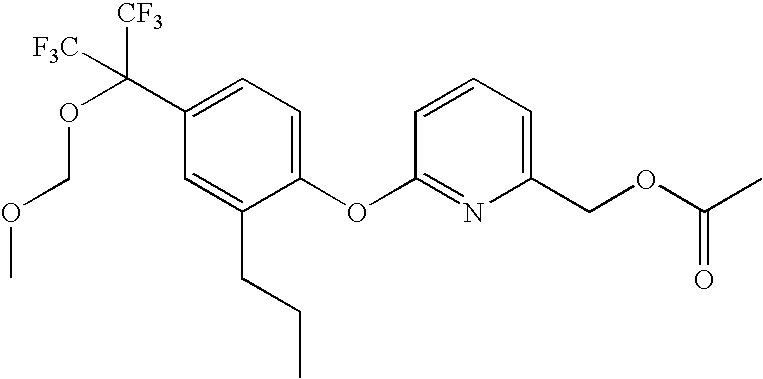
C1(OC2=NC(COC(C)=O)=CC=C2)=CC=C(C(OCOC)([CF3])[F3C])C=C1CCC
